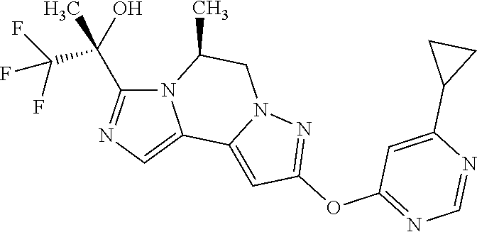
N12C(C(C(F)(F)F)(O)C)=NC=C1C1=CC(OC3=NC=NC(C4CC4)=C3)=NN1CC2C
